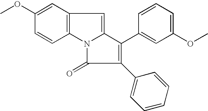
C12=C(N3C(=C1)C(C1=CC(OC)=CC=C1)=C(C1=CC=CC=C1)C3=O)C=CC(OC)=C2
